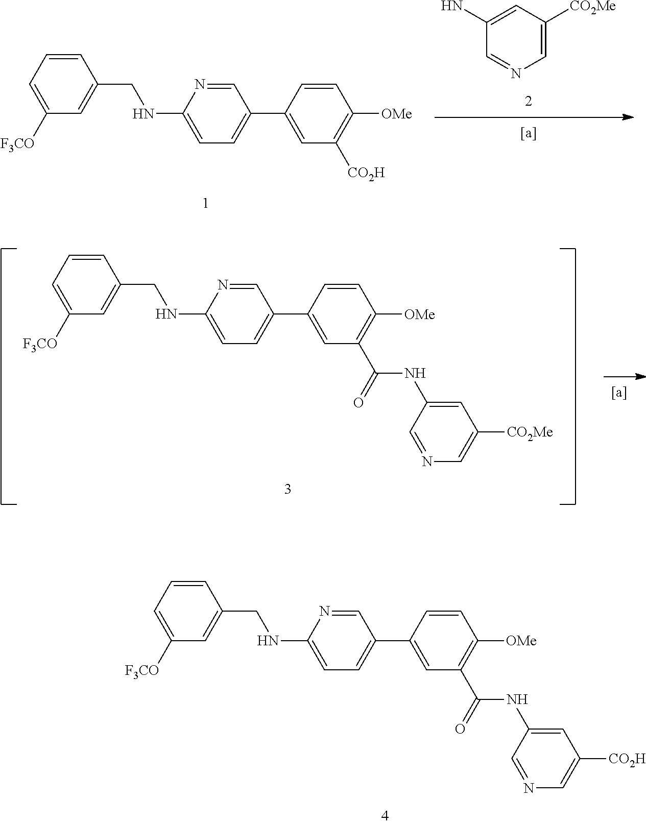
C1=CC=C([F3CO])C=C1CNC1=CC=C(C2=CC(C(=O)NC3=CC([CO2H])=CN=C3)=C([OMe])C=C2)C=N1.C1=CC=C([F3CO])C=C1CNC1=CC=C(C2=CC(C(=O)NC3=CC([CO2Me])=CN=C3)=C([OMe])C=C2)C=N1.C1=NC=C([CO2Me])C=C1N.C1=CC=C([F3CO])C=C1CNC1=CC=C(C2=CC([CO2H])=C([OMe])C=C2)C=N1
